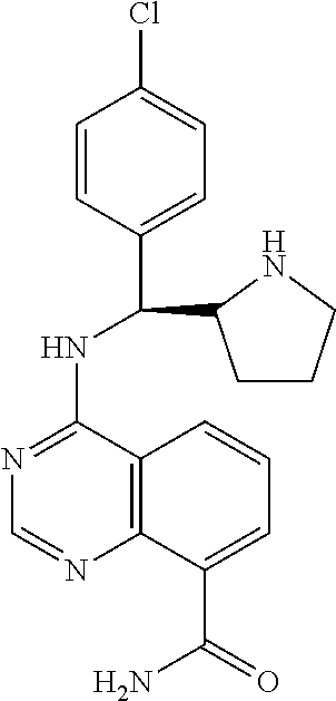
C1=CC(C(NC2=NC=NC3=C2C=CC=C3C(=O)N)C2CCCN2)=CC=C1Cl
